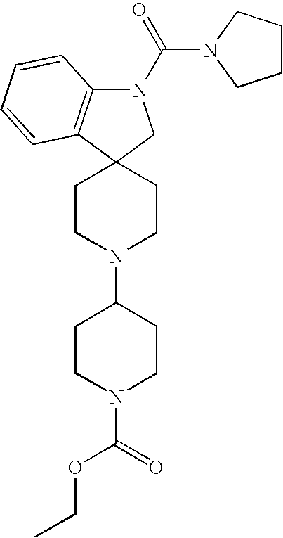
C1CN(C2CCN(C(OCC)=O)CC2)CCC12C1=C(N(C(=O)N3CCCC3)C2)C=CC=C1
